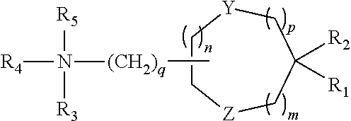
[Z]1CC([R2])([R1])C[Y]CC1.C[(CH2)q]N([R4])([R5])[R3]
